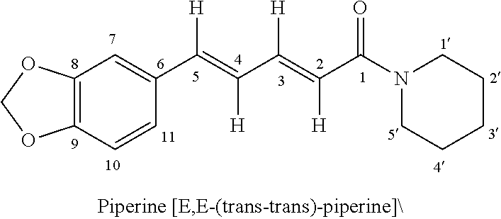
C12=C(C=CC(C(=C(C(=C(C(N3CCCCC3)=O)[H])[H])[H])[H])=C1)OCO2
